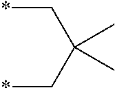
*CC(C*)(C)C
